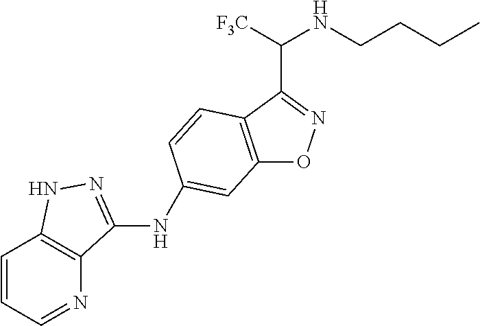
C12=C(C(C(NCCCC)[F3C])=NO1)C=CC(NC1=NNC3=C1N=CC=C3)=C2
